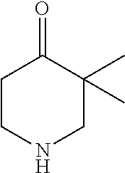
C1CNCC(C)(C)C1=O
